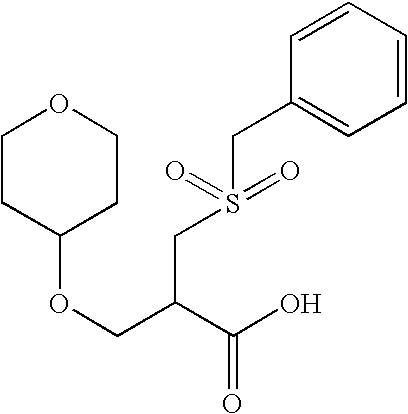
C1(OCC(CS(CC2=CC=CC=C2)(=O)=O)C(O)=O)CCOCC1
